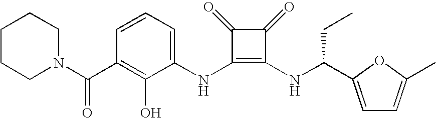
N(C1=C(NC(CC)C2=CC=C(C)O2)C(=O)C1=O)C1=CC=CC(C(=O)N2CCCCC2)=C1O
